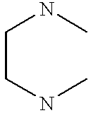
C(CNC)NC
